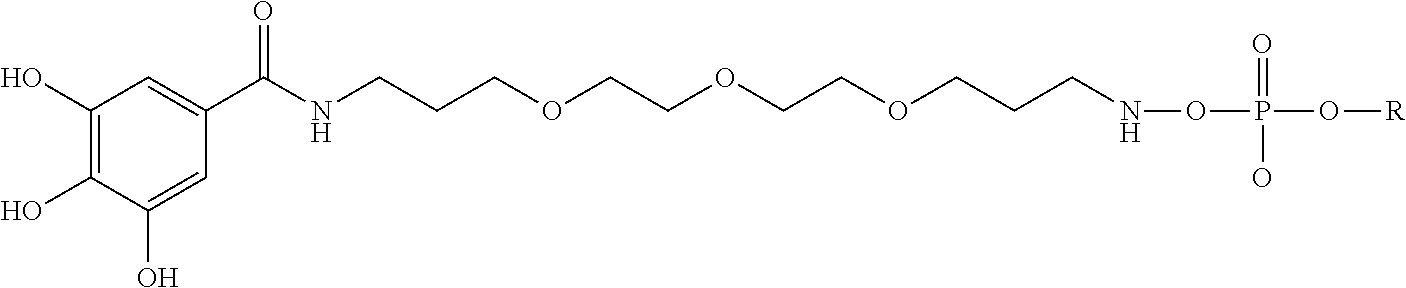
C1(C(NCCCOCCOCCOCCCNOP(O[R])(=O)O)=O)=CC(O)=C(O)C(O)=C1
